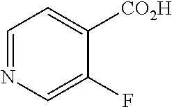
C1=NC=C(F)C([CO2H])=C1
